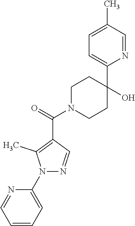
N1(C2=CC=CC=N2)N=CC(C(N2CCC(O)(C3=CC=C(C)C=N3)CC2)=O)=C1C
